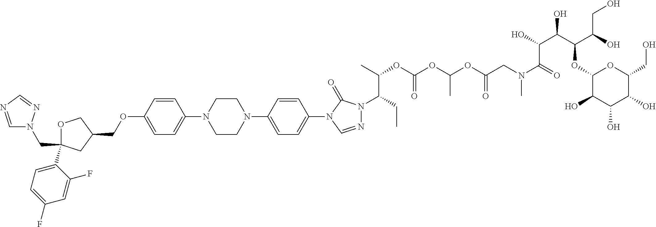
C1OC(C2=CC=C(F)C=C2F)(CN2C=NC=N2)CC1COC1=CC=C(N2CCN(C3=CC=C(N4C=NN(C(CC)C(C)OC(OC(OC(=O)CN(C(=O)C(O)C(C(C(O)CO)OC5C(O)C(O)C(O)C(CO)O5)O)C)C)=O)C4=O)C=C3)CC2)C=C1
